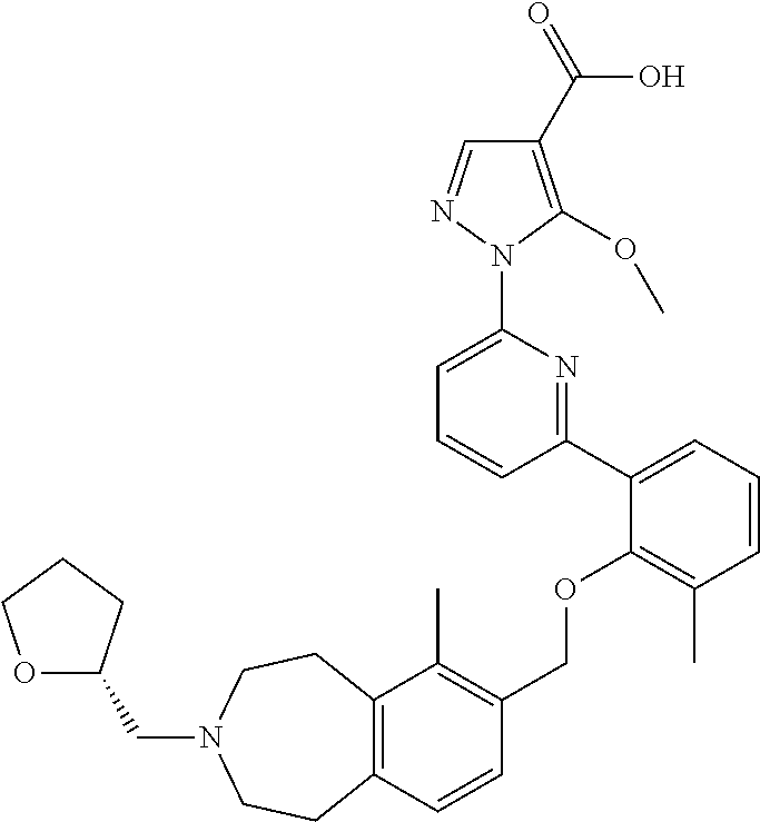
C1(C2=CC=CC(C)=C2OCC2=C(C)C3=C(C=C2)CCN(CC2OCCC2)CC3)=NC(N2N=CC(C(=O)O)=C2OC)=CC=C1
